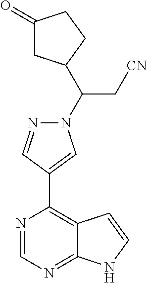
N1=CN=C2C(=C1C1=CN(C(C[CN])C3CC(=O)CC3)N=C1)C=CN2
